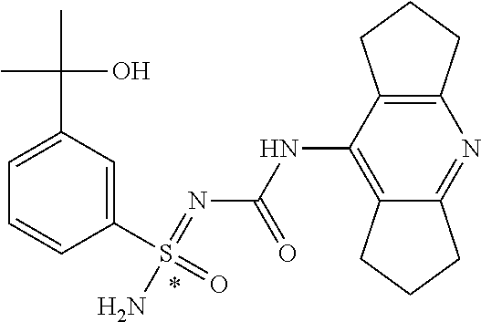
N(=S(=O)(N)C1=CC(C(C)(C)O)=CC=C1)C(NC1=C2CCCC2=NC2=C1CCC2)=O
